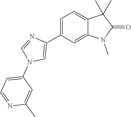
C1=C(C2=CN(C3=CC=NC(C)=C3)C=N2)C=C2C(=C1)C(C)(C)C(=O)N2C
